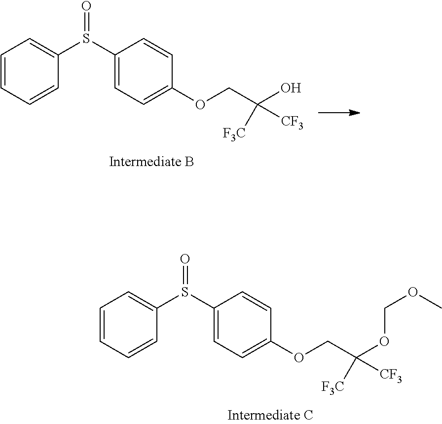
C1=CC=CC(S(C2=CC=C(OCC(O)([CF3])[F3C])C=C2)=O)=C1.C1=CC=CC(S(C2=CC=C(OCC(OCOC)([CF3])[F3C])C=C2)=O)=C1
